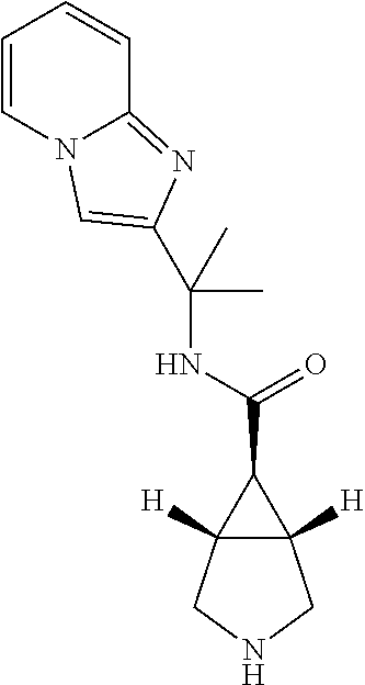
C12([H])C([H])(CNC1)C2C(=O)NC(C)(C)C1=CN2C=CC=CC2=N1
